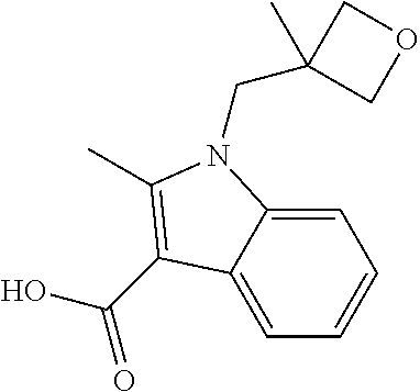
C(O)(=O)C1=C(C)N(CC2(C)COC2)C2=CC=CC=C21
